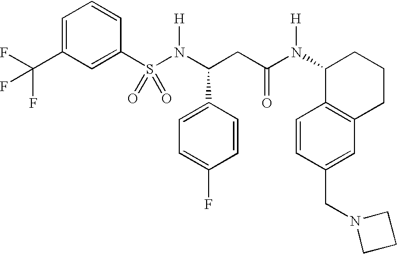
S(N(C(CC(N(C1C2=C(CCC1)C=C(CN1CCC1)C=C2)[H])=O)C1=CC=C(F)C=C1)[H])(=O)(=O)C1=CC(C(F)(F)F)=CC=C1
